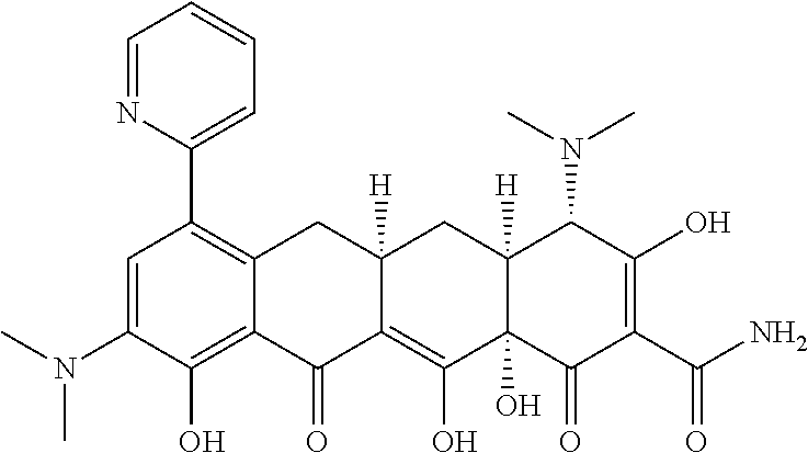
C1=C(N(C)C)C(O)=C2C(=C1C1=CC=CC=N1)CC1([H])C(=C(O)C3(O)C([H])(C1)C(N(C)C)C(O)=C(C(N)=O)C3=O)C2=O
